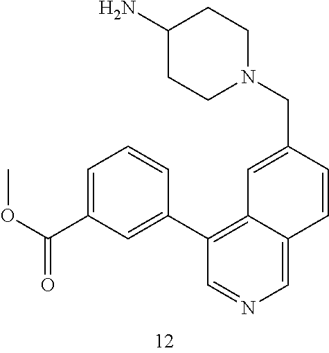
C1(N)CCN(CC2=CC3=C(C4=CC(C(OC)=O)=CC=C4)C=NC=C3C=C2)CC1
